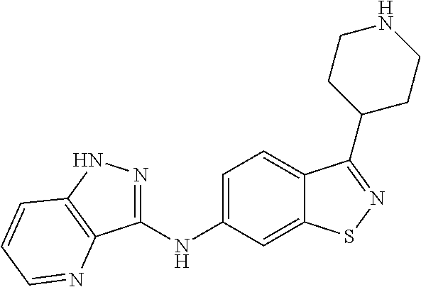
C1(NC2=CC=C3C(=C2)SN=C3C2CCNCC2)=NNC2=C1N=CC=C2
